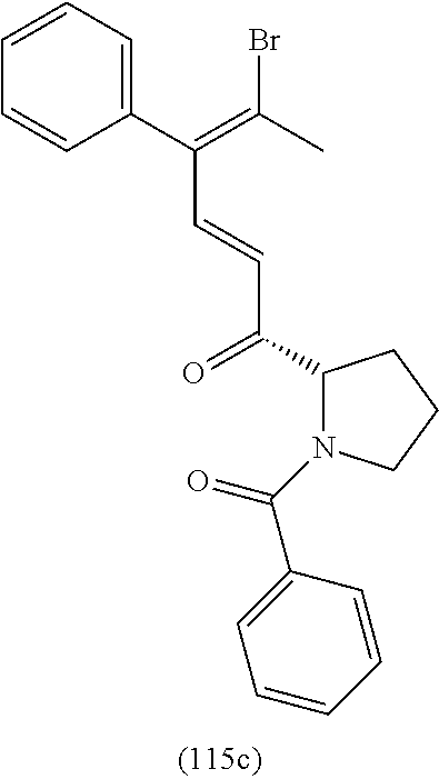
C1=CC=C(C(C=CC(C2N(C(C3=CC=CC=C3)=O)CCC2)=O)=C(Br)C)C=C1
